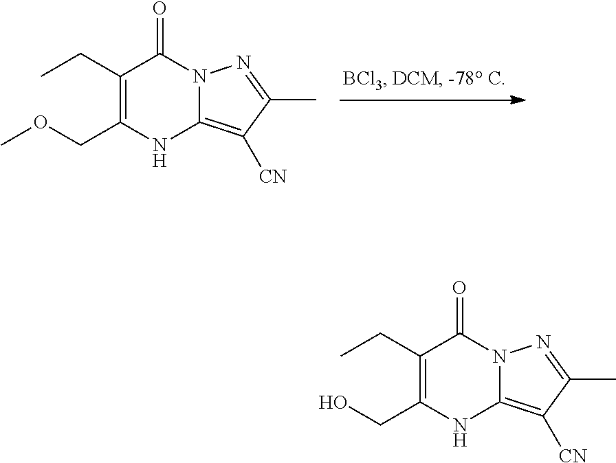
CCC1=C(CO)NC2=C([CN])C(C)=NN2C1=O.CCC1=C(COC)NC2=C([CN])C(C)=NN2C1=O
